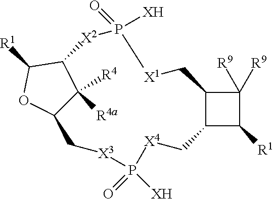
C1([R9])([R9])C2C(C1[R1])C[X4]P(=O)([XH])[X3]CC1C([R4a])([R4])C(C([R1])O1)[X2]P([XH])(=O)[X1]C2
